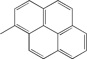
C12=C3C=CC(C)=C1C=CC1=CC=CC(=C21)C=C3
